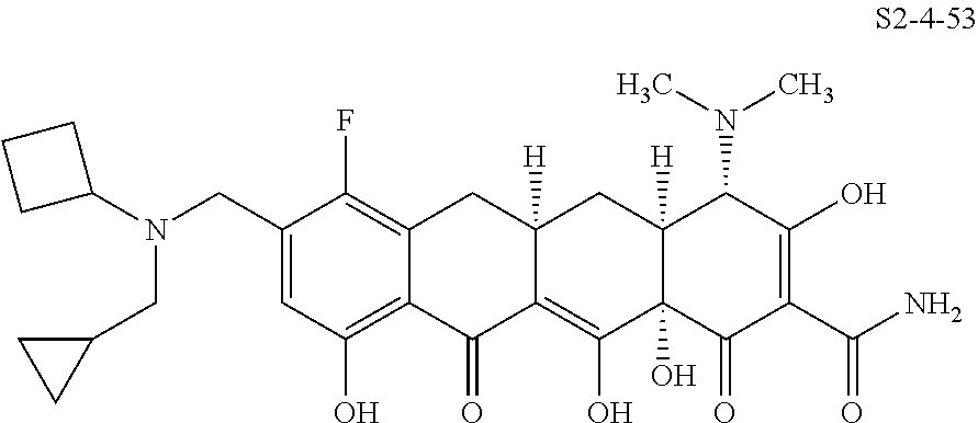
C1(CN(C2CCC2)CC2CC2)=CC(O)=C2C(=C1F)CC1([H])C(=C(O)C3(O)C([H])(C1)C(N(C)C)C(O)=C(C(N)=O)C3=O)C2=O
